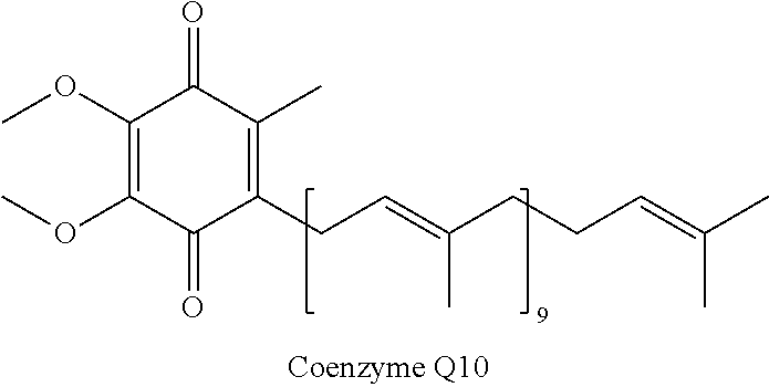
COC1=C(OC)C(=O)C(CC=C(C)CCC=C(C)C)=C(C)C1=O
